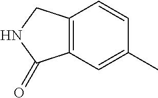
C12=C(C=C(C)C=C1)C(=O)NC2
